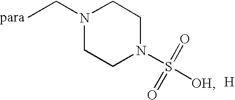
N1(CC)CCN(S(=O)(=O)[OH])CC1.[H]
